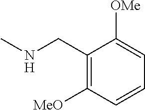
CNCC1=C([MeO])C=CC=C1[OMe]
